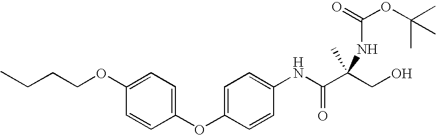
C1=C(OCCCC)C=CC(OC2=CC=C(NC(C(CO)(NC(OC(C)(C)C)=O)C)=O)C=C2)=C1
